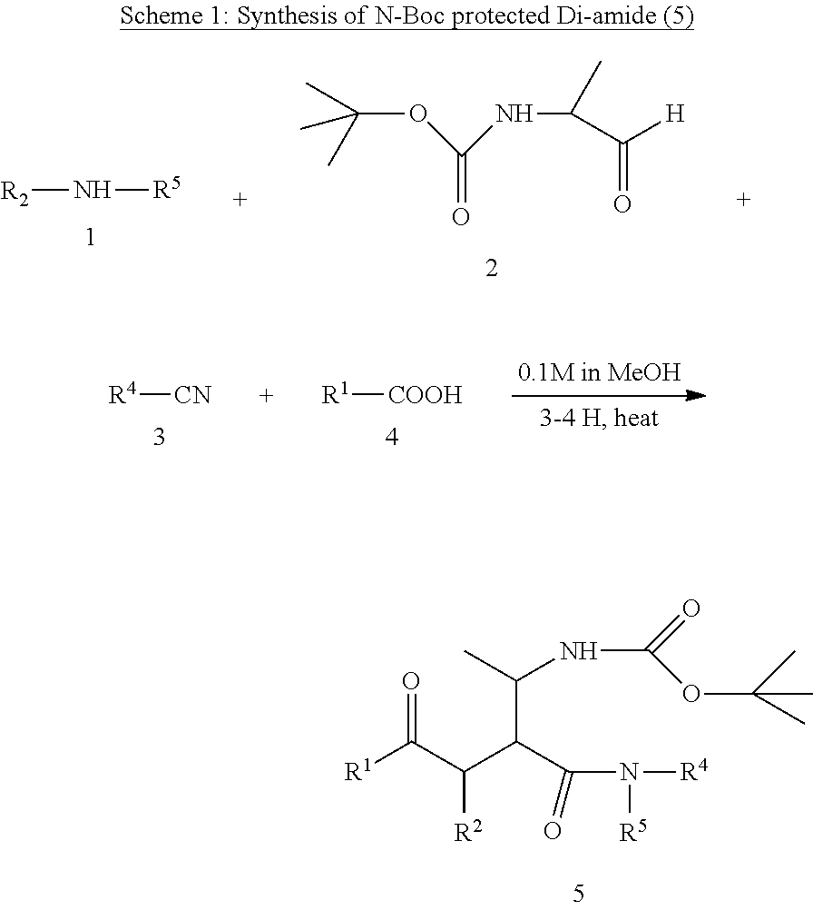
[R2]N[R5].O(C(NC(C([H])=O)C)=O)C(C)(C)C.[R1]C(C(C(C(N([R5])[R4])=O)C(C)NC(OC(C)(C)C)=O)[R2])=O.[R4][CN].[R1][COOH]
